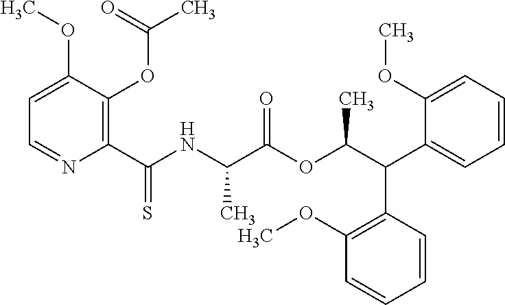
C1=C(OC)C(OC(=O)C)=C(C(NC(C(OC(C(C2=CC=CC=C2OC)C2=C(OC)C=CC=C2)C)=O)C)=S)N=C1
